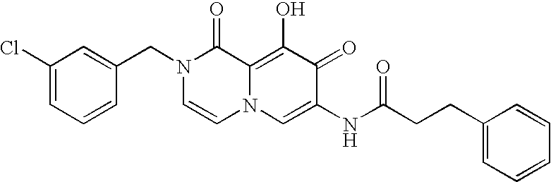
C1(Cl)=CC=CC(CN2C=CN3C(=C(O)C(=O)C(NC(CCC4=CC=CC=C4)=O)=C3)C2=O)=C1
